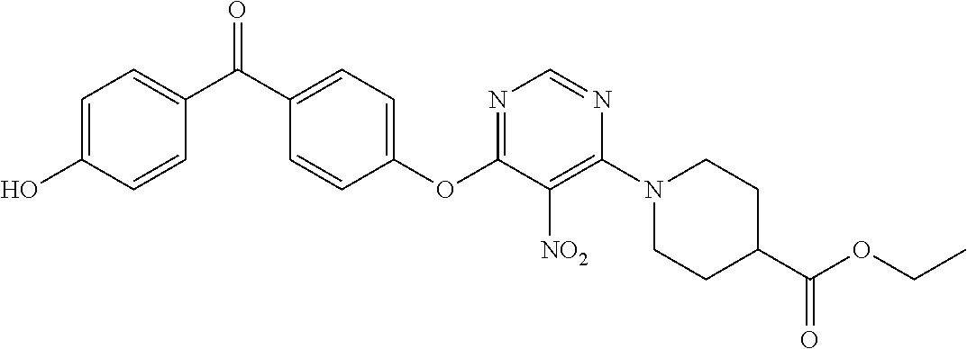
C1(OC2=NC=NC(N3CCC(C(OCC)=O)CC3)=C2[NO2])=CC=C(C(C2=CC=C(O)C=C2)=O)C=C1
